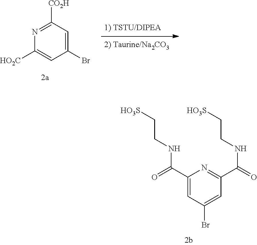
C1([HO2C])=CC(Br)=CC([CO2H])=N1.C1(C(=O)NCC[HO3S])=CC(Br)=CC(C(=O)NCC[HO3S])=N1
